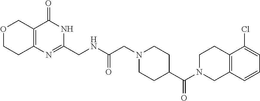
O1CCC2=C(C1)C(=O)NC(CNC(CN1CCC(C(N3CC4=C(CC3)C(Cl)=CC=C4)=O)CC1)=O)=N2
